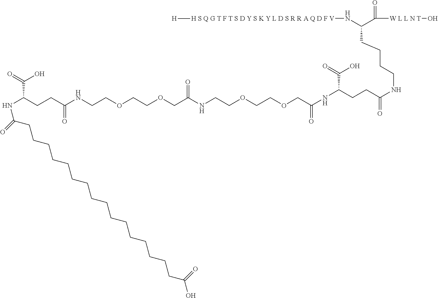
N(CCCCC(C([W L L N T]O)=O)N[H S Q G T F T S D Y S K Y L D S R R A Q D F V][H])C(CCC(NC(COCCOCCNC(COCCOCCNC(CCC(NC(CCCCCCCCCCCCCCCCC(O)=O)=O)C(=O)O)=O)=O)=O)C(=O)O)=O
